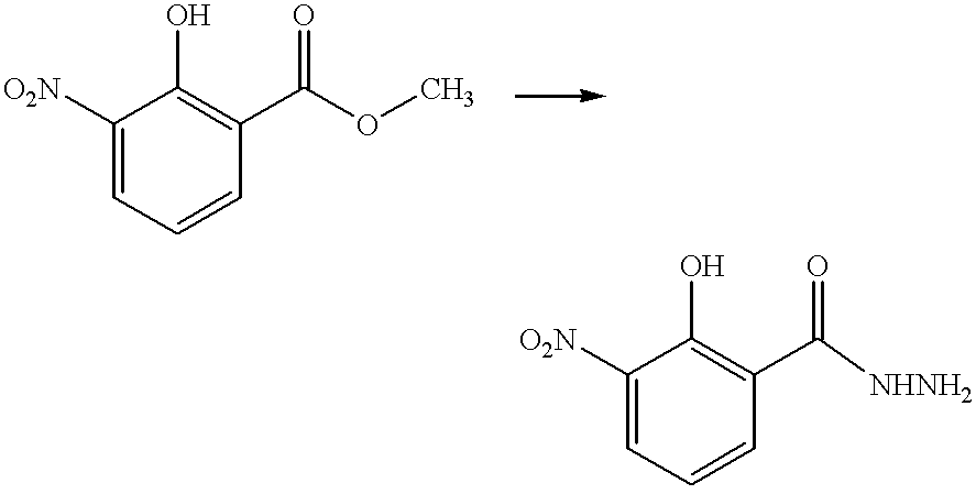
C1([O2N])=CC=CC(C(OC)=O)=C1O.C1([O2N])=CC=CC(C([NHNH2])=O)=C1O
